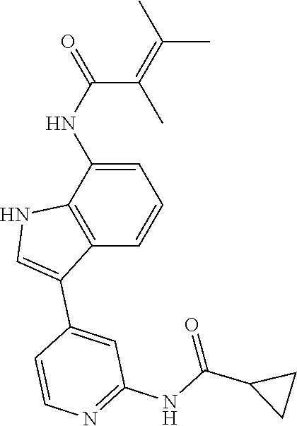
C1=C(NC(C(=C(C)C)C)=O)C2=C(C=C1)C(C1=CC(NC(=O)C3CC3)=NC=C1)=CN2
